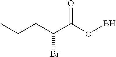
CCCC(C(OB)=O)Br
